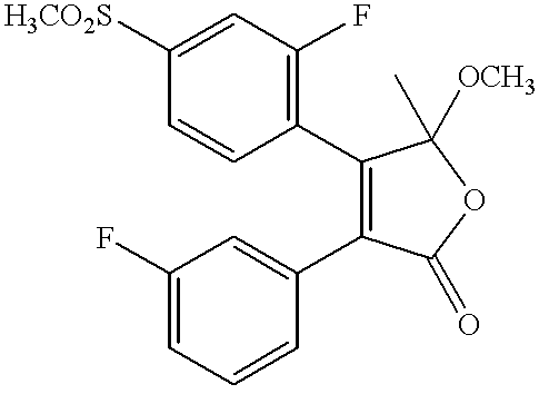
C1=CC([H3CO2S])=CC(F)=C1C1=C(C2=CC(F)=CC=C2)C(=O)OC1(C)[OCH3]
